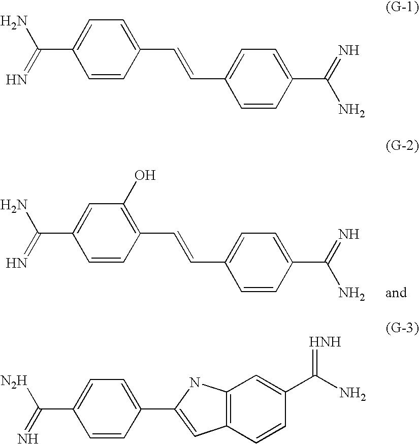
C1=C(C(N)=N)C=CC(C=CC2=CC=C(C(=N)N)C=C2)=C1O.C1=C(C(N)=N)C=CC(C=CC2=CC=C(C(=N)N)C=C2)=C1.C1=C(C([N2H])=N)C=CC(C2=CC3=C(C=C(C(N)=[HNH])C=C3)N2)=C1
